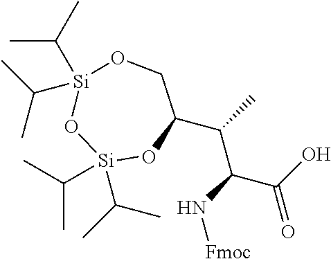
[Si]1(C(C)C)(C(C)C)OC(C(C(C(=O)O)N[Fmoc])C)CO[Si](C(C)C)(C(C)C)O1
